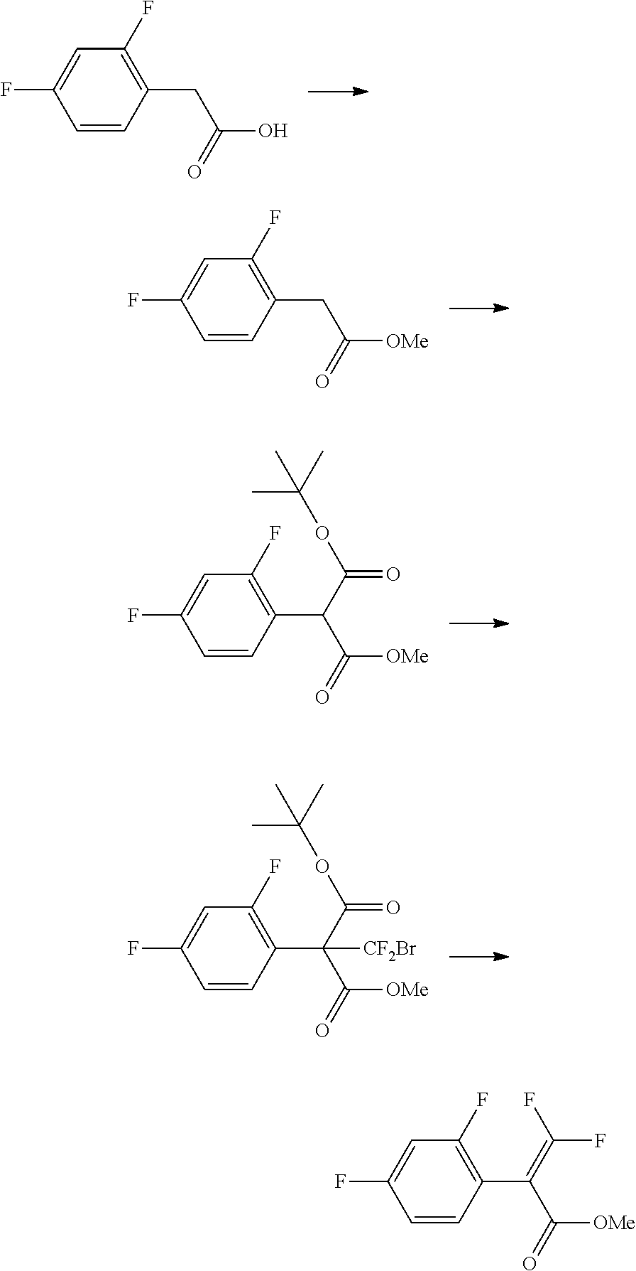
C1=CC(C(=C(F)F)C(=O)[OMe])=C(F)C=C1F.C1=CC(CC(=O)O)=C(F)C=C1F.C1=CC(CC(=O)[OMe])=C(F)C=C1F.C1=CC(C(C(=O)[OMe])C(OC(C)(C)C)=O)=C(F)C=C1F.C1=CC(C(C(=O)[OMe])(C(OC(C)(C)C)=O)[CF2Br])=C(F)C=C1F
